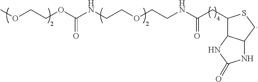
C1(CC(NCCOCCNC(OCCOC)=O)=O)C2C(CS1)NC(=O)N2
